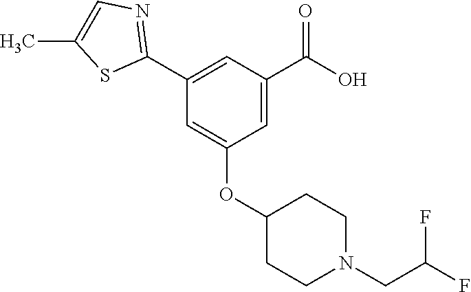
C1=C(C2=NC=C(C)S2)C=C(OC2CCN(CC(F)F)CC2)C=C1C(O)=O
